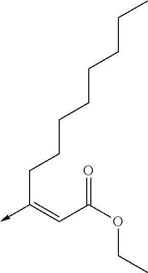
C(C(OCC)=O)=C(->C)CCCCCCCC
